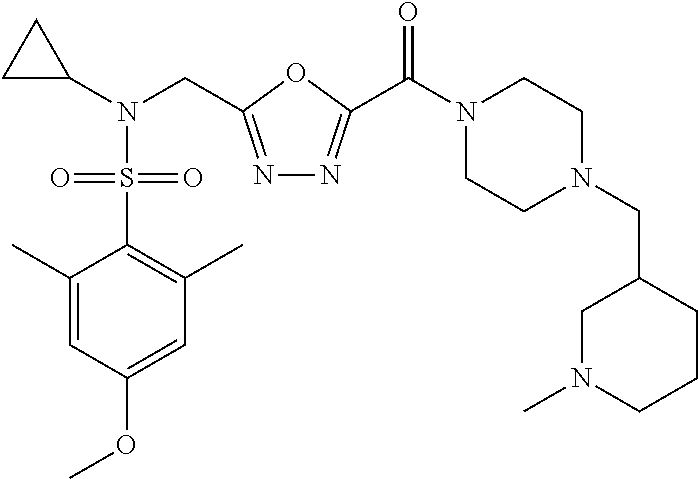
C1(C)=CC(OC)=CC(C)=C1S(N(C1CC1)CC1=NN=C(C(N2CCN(CC3CN(C)CCC3)CC2)=O)O1)(=O)=O
